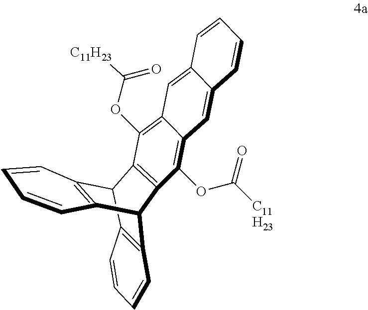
C12C3=C(C(C4=C1C=CC=C4)C1=C2C(OC([C11H23])=O)=C2C(=C1OC([C11H23])=O)C=C1C(=C2)C=CC=C1)C=CC=C3
